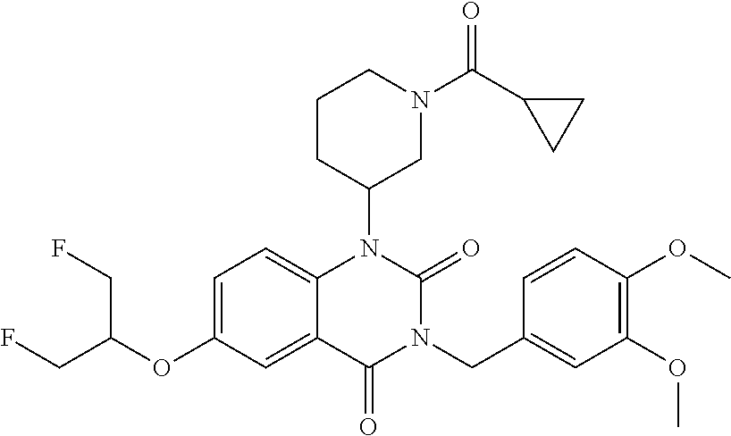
C1=C(OC(CF)CF)C=C2C(=C1)N(C1CN(C(C3CC3)=O)CCC1)C(=O)N(CC1=CC(OC)=C(OC)C=C1)C2=O
